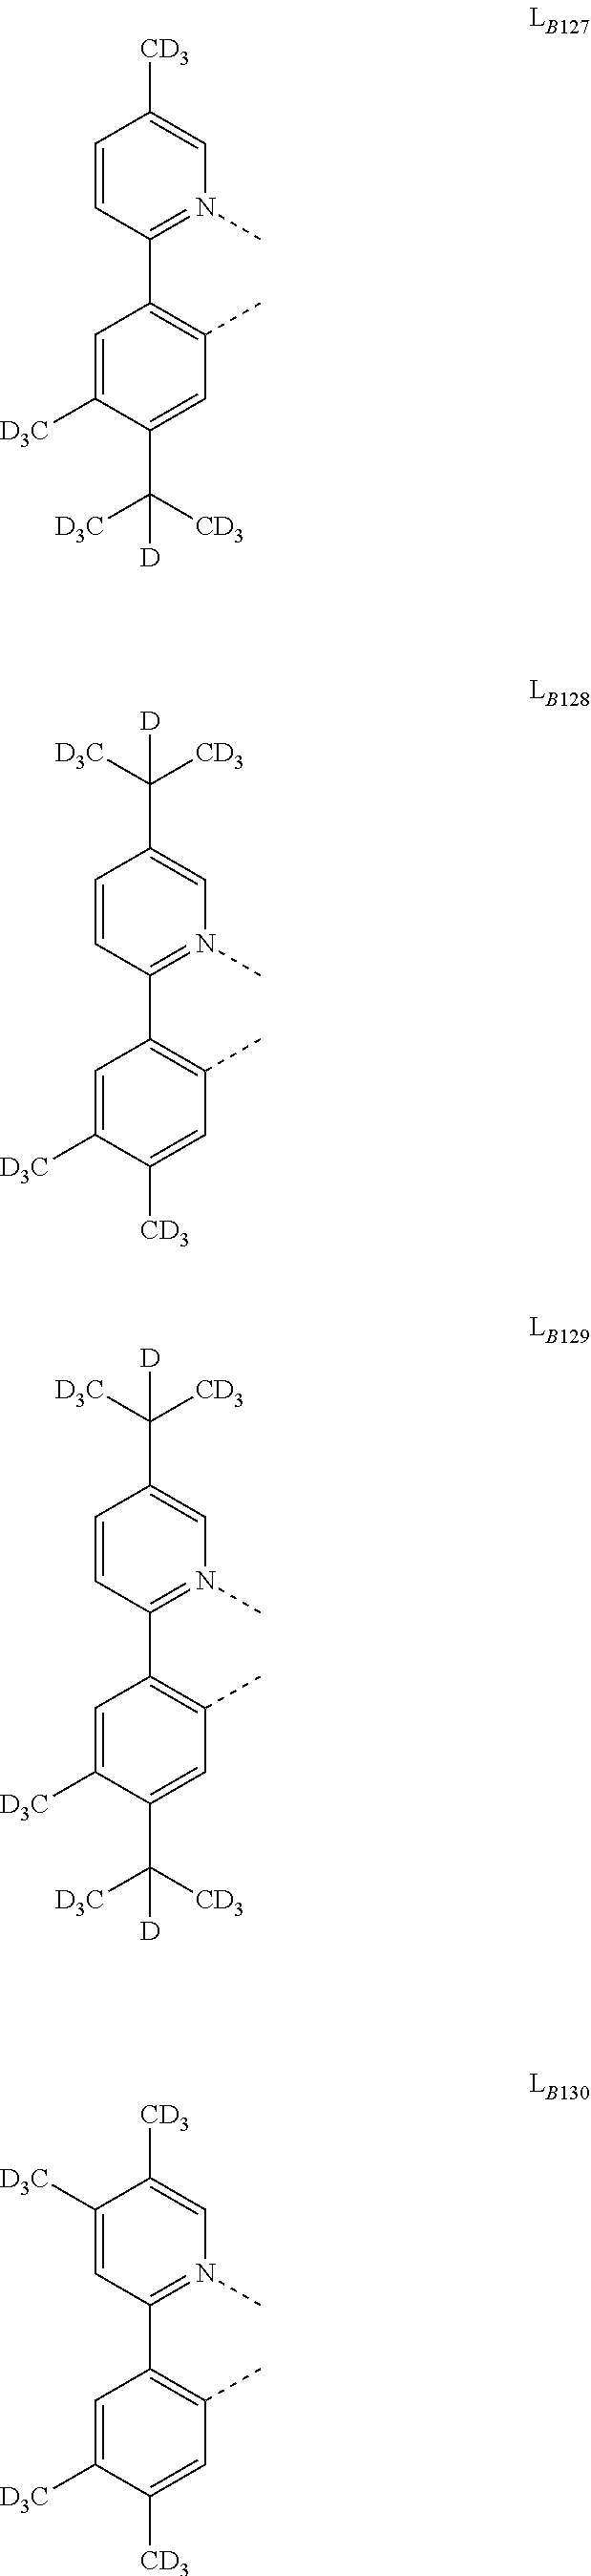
C1=CC(C2=C(C)C=C(C([D])([D3C])[CD3])C([D3C])=C2)=N(C)C=C1[CD3].C1=CC(C2=C(C)C=C([CD3])C([D3C])=C2)=N(C)C=C1C([CD3])([D3C])[D].C1=CC(C2=C(C)C=C(C([D])([D3C])[CD3])C([D3C])=C2)=N(C)C=C1C([CD3])([D3C])[D].C1([D3C])=CC(C2=C(C)C=C([CD3])C([D3C])=C2)=N(C)C=C1[CD3]
